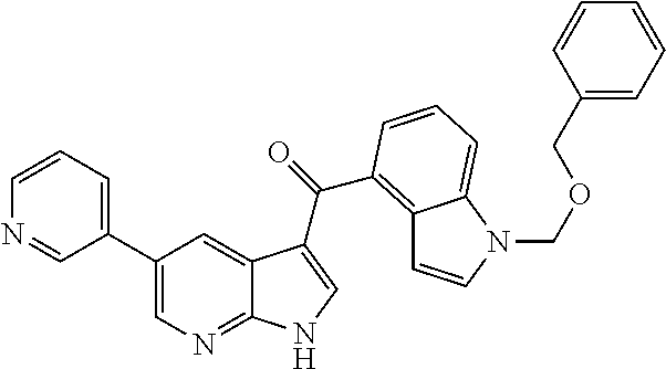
C1(C2=CC=CN=C2)=CN=C2C(=C1)C(C(=O)C1=C3C=CN(COCC4=CC=CC=C4)C3=CC=C1)=CN2
